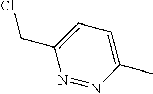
N1=NC(C)=CC=C1CCl
